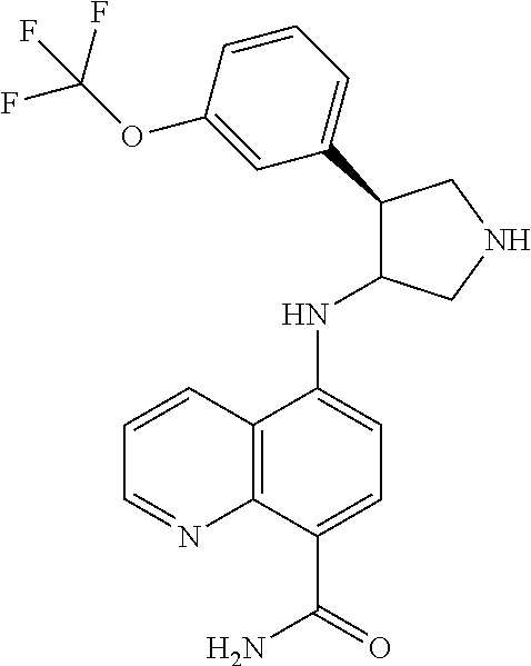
C12=C(C(C(=O)N)=CC=C1NC1C(C3=CC=CC(OC(F)(F)F)=C3)CNC1)N=CC=C2
